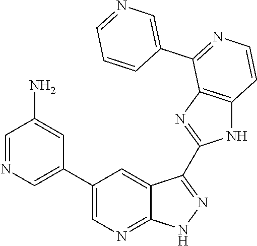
C1=NC=C(C2=CN=C3C(=C2)C(C2=NC4=C(N2)C=CN=C4C2=CN=CC=C2)=NN3)C=C1N
